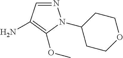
N1=CC(N)=C(OC)N1C1CCOCC1
